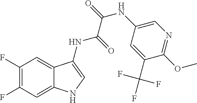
C1(F)=C(F)C=C2C(=C1)C(NC(=O)C(=O)NC1=CN=C(OC)C(C(F)(F)F)=C1)=CN2
